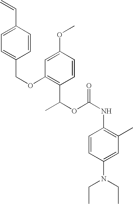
C1=C(COC2=C(C(OC(NC3=C(C)C=C(N(CC)CC)C=C3)=O)C)C=CC(OC)=C2)C=CC(C=C)=C1
